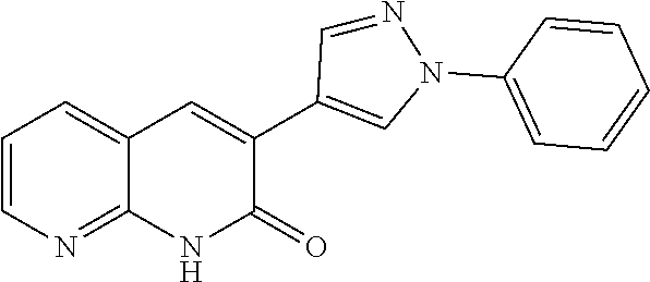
C1=CN=C2C(=C1)C=C(C1=CN(C3=CC=CC=C3)N=C1)C(=O)N2
